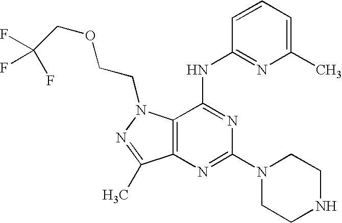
C12=C(N(CCOCC(F)(F)F)N=C1C)C(NC1=NC(C)=CC=C1)=NC(N1CCNCC1)=N2
